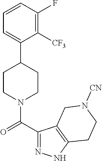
C1=CC(F)=C([CF3])C(C2CCN(C(C3=NNC4=C3CN([CN])CC4)=O)CC2)=C1
